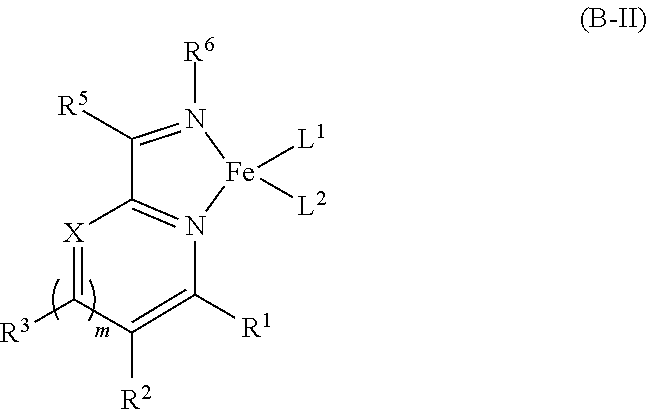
C1([R5])=N([R6])[Fe]([L1])([L2])N2=C1[X]=C([R3])C([R2])=C2[R1]
